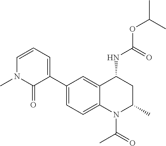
C(OC(C)C)(NC1CC(C)N(C(C)=O)C2=CC=C(C3=CC=CN(C)C3=O)C=C12)=O
